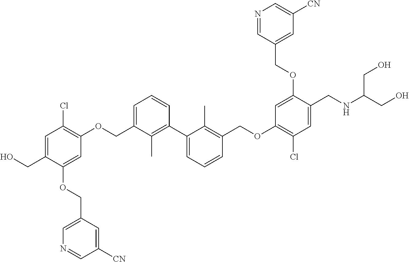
C1=C(COC2=C(Cl)C=C(CO)C(OCC3=CN=CC([CN])=C3)=C2)C(C)=C(C2=CC=CC(COC3=C(Cl)C=C(CNC(CO)CO)C(OCC4=CC([CN])=CN=C4)=C3)=C2C)C=C1
